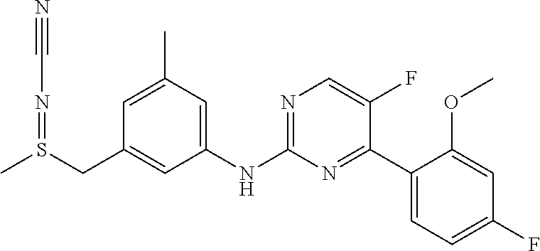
C1=C(C)C=C(NC2=NC=C(F)C(C3=CC=C(F)C=C3OC)=N2)C=C1CS(C)=NC#N
